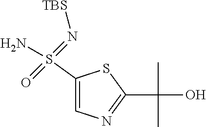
C1(C(C)(C)O)=NC=C(S(N)(=O)=N[TBS])S1
